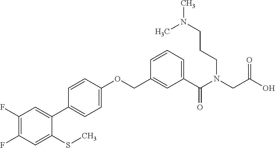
C1(F)=C(F)C=C(SC)C(C2=CC=C(OCC3=CC(C(N(CC(O)=O)CCCN(C)C)=O)=CC=C3)C=C2)=C1
